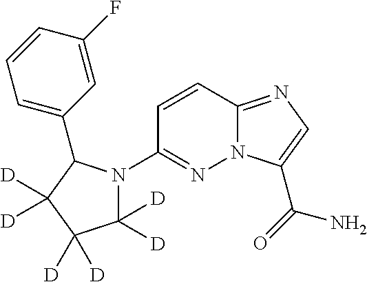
N12C(=NC=C1C(=O)N)C=CC(N1C([D])([D])C([D])([D])C([D])([D])C1C1=CC=CC(F)=C1)=N2
